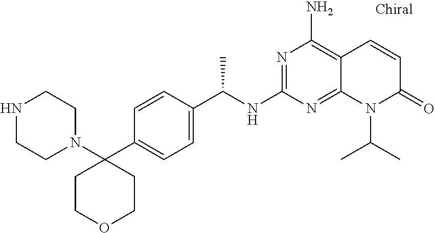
N1CCN(C2(C3=CC=C(C(NC4=NC(N)=C5C(=N4)N(C(C)C)C(=O)C=C5)C)C=C3)CCOCC2)CC1
